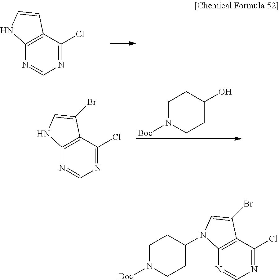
N1=C(Cl)C2=C(N=C1)NC=C2.N1=C(Cl)C2=C(N=C1)NC=C2Br.C1N([Boc])CCC(O)C1.N1=C(Cl)C2=C(N=C1)N(C1CCN([Boc])CC1)C=C2Br
